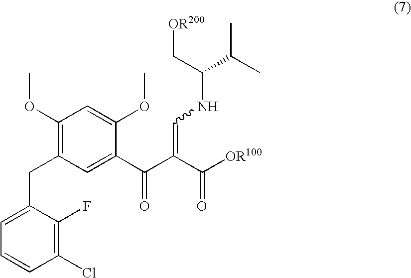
C1(OC)=C(CC2=CC=CC(Cl)=C2F)C=C(C(=O)C(C(=O)[OR100])=CNC(C[OR200])C(C)C)C(OC)=C1
